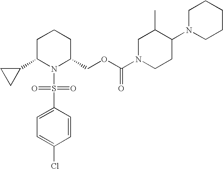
C1C(C2CC2)N(S(C2=CC=C(Cl)C=C2)(=O)=O)C(COC(N2CCC(N3CCCCC3)C(C)C2)=O)CC1
